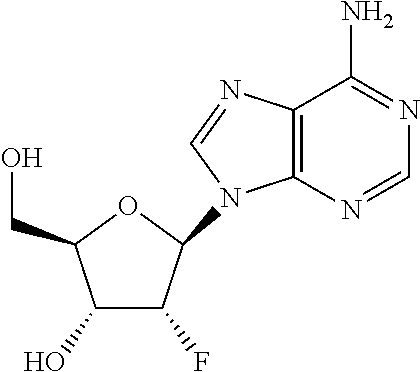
C1(O)C(F)C(N2C3=C(C(N)=NC=N3)N=C2)OC1CO
